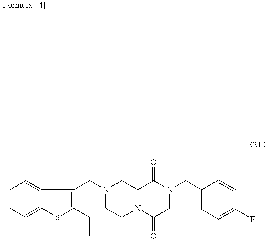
C1=CC=C2C(=C1)C(CN1CCN3C(C1)C(=O)N(CC1=CC=C(F)C=C1)CC3=O)=C(CC)S2
